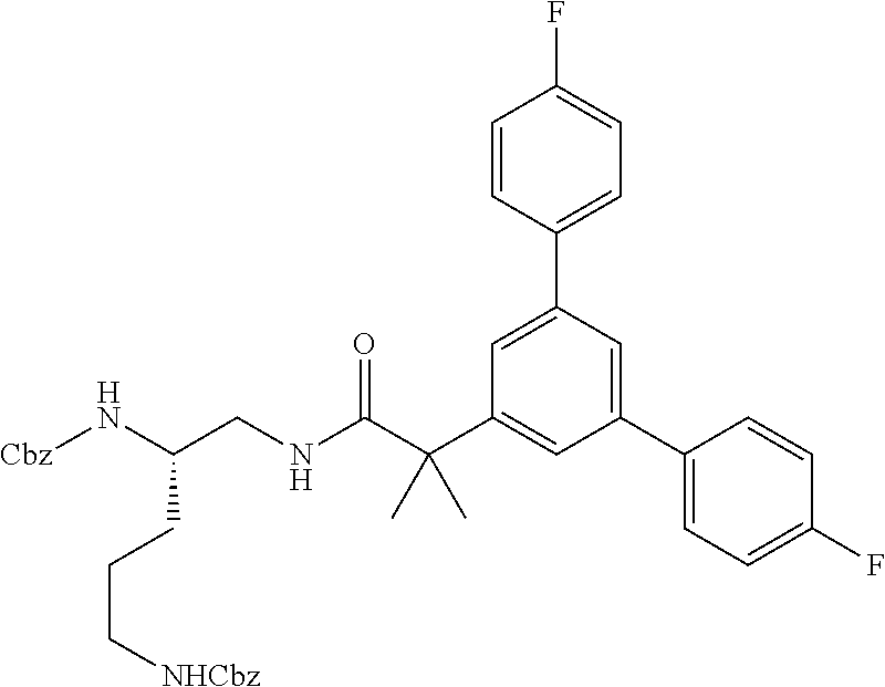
C1=CC(C2=CC(C(C)(C(=O)NCC(CCC[NHCbz])N[Cbz])C)=CC(C3=CC=C(F)C=C3)=C2)=CC=C1F
